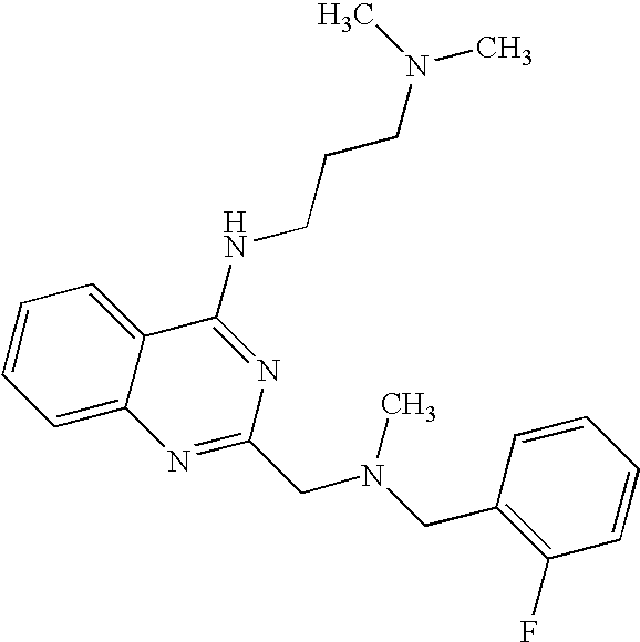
C1=C2C(=CC=C1)C(NCCCN(C)C)=NC(CN(CC1=C(F)C=CC=C1)C)=N2
